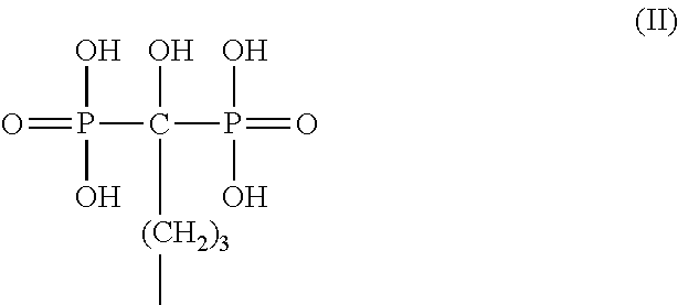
O=P(C(P(=O)(O)O)(O)[(CH2)3]C)(O)O
